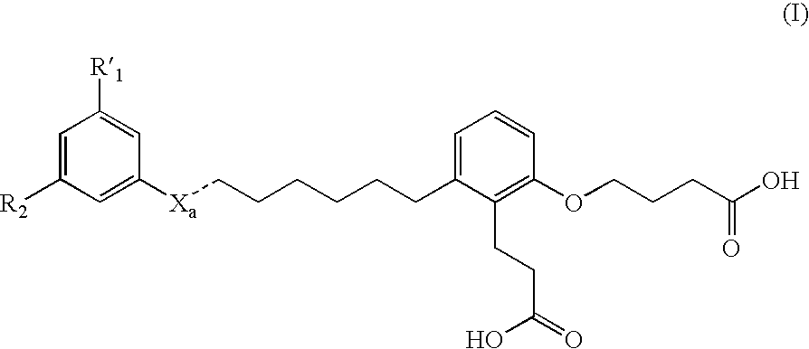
C1=C([R2])C=C([Xa]CCCCCCC2=CC=CC(OCCCC(O)=O)=C2CCC(=O)O)C=C1[R1]
